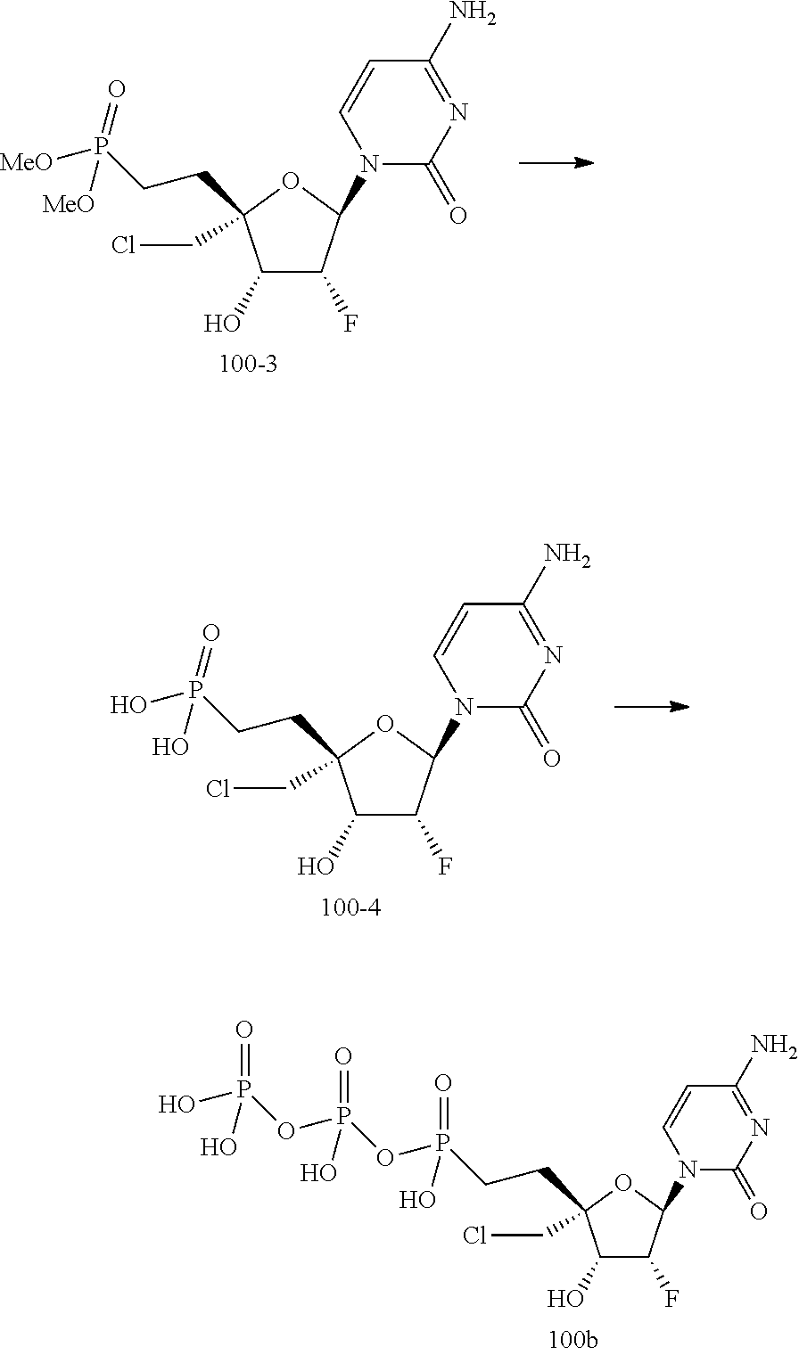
N1(C2C(F)C(O)C(CCl)(CCP([MeO])(=O)[MeO])O2)C(=O)N=C(N)C=C1.N1(C2C(F)C(O)C(CCl)(CCP(O)(=O)O)O2)C(=O)N=C(N)C=C1.N1(C2C(F)C(O)C(CCl)(CCP(OP(OP(O)(=O)O)(=O)O)(=O)O)O2)C(=O)N=C(N)C=C1
